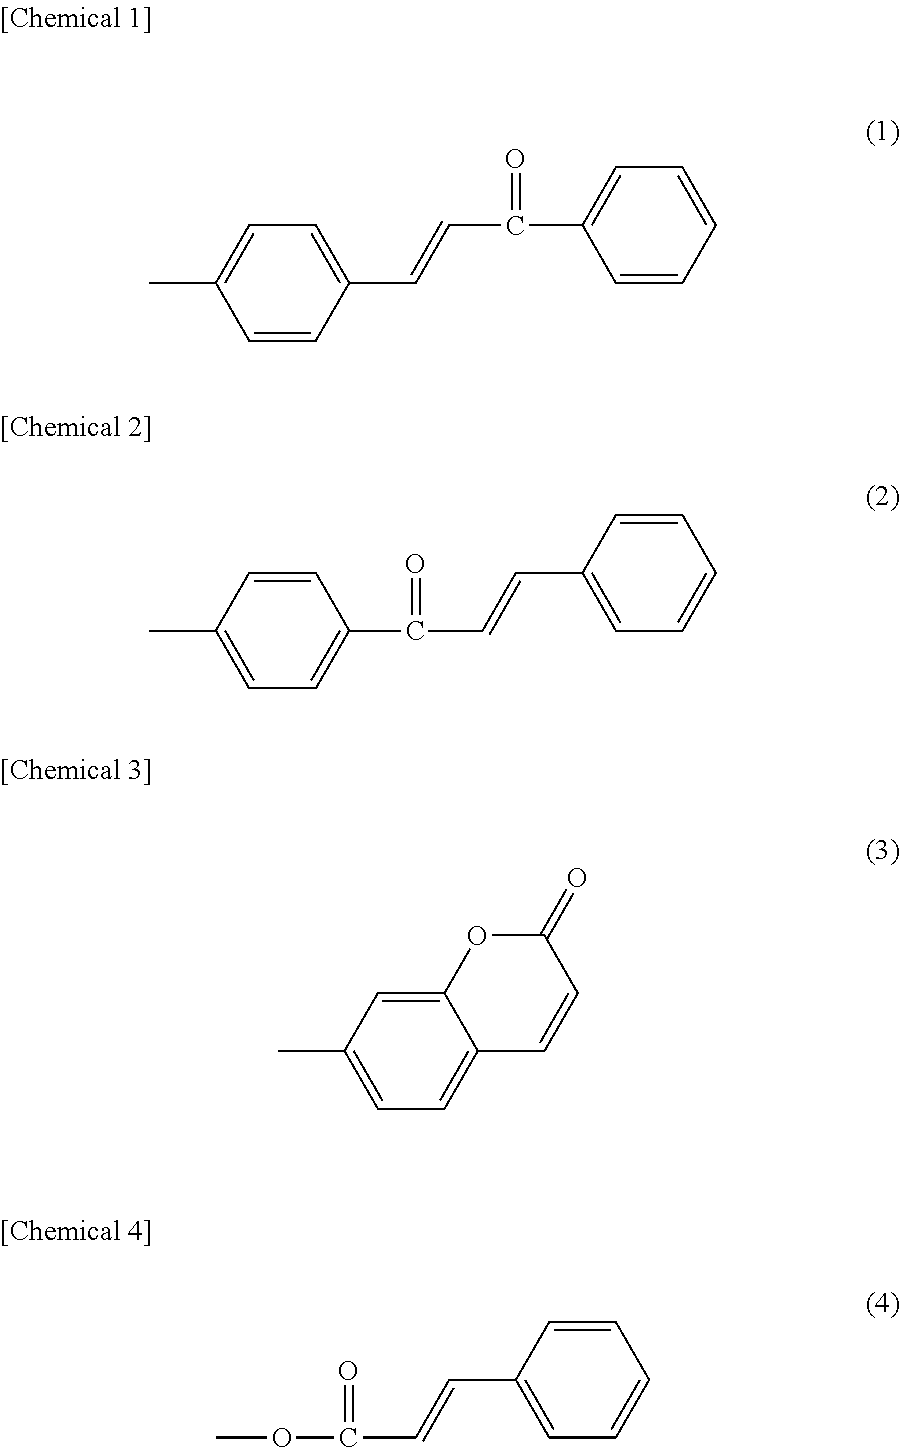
C1=CC(C=CC(C2=CC=CC=C2)=O)=CC=C1C.C1=CC(C(C=CC2=CC=CC=C2)=O)=CC=C1C.C1=C2C(=CC=C1C)C=CC(=O)O2.C1=CC=CC=C1C=CC(OC)=O
